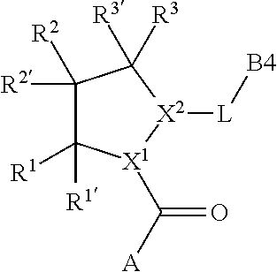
C1([R2])([R2])C([R1])([R1])[X1](C([A])=O)[X2]([L][B4])C1([R3])[R3]
